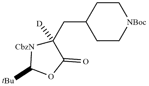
C1(CC2([D])C(=O)OC([tBu])[CbzN]2)CC[NBoc]CC1
